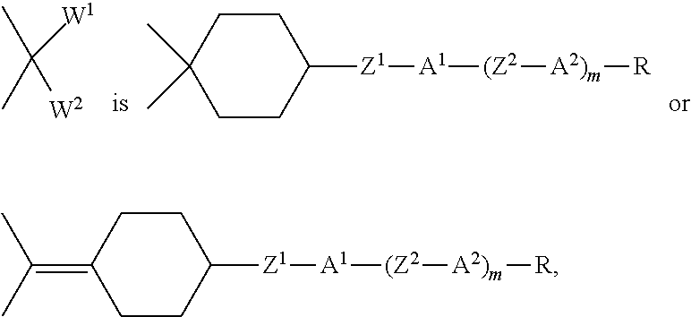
CC([W2])([W1])C.C1CC(C)(C)CCC1[Z1][A1][(Z2][A2)m][R].C1CC(=C(C)C)CCC1[Z1][A1][(Z2][A2)m][R]
